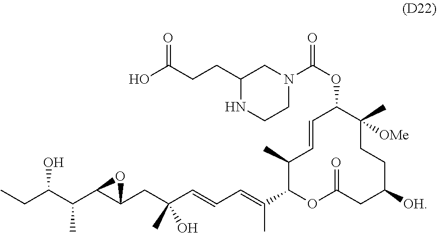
C1=CC(C)C(C(=CC=CC(CC2C(C(C)C(CC)O)O2)(C)O)C)OC(=O)CC([OH])CCC(C)([OMe])C1OC(=O)N1CC(CCC(=O)O)NCC1
